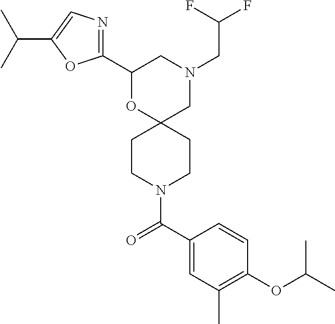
N1(CC(F)F)CC2(OC(C3=NC=C(C(C)C)O3)C1)CCN(C(C1=CC(C)=C(OC(C)C)C=C1)=O)CC2
